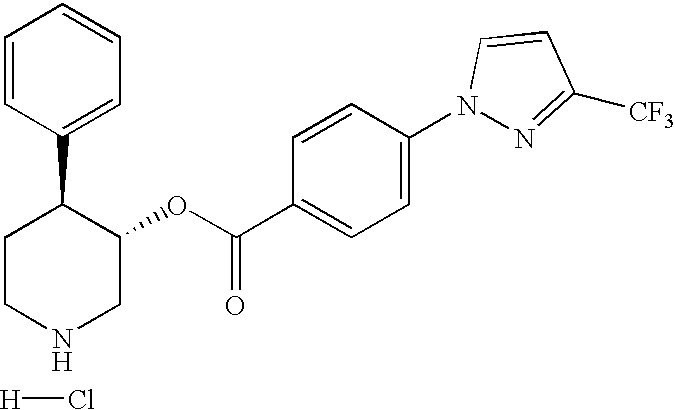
[H]Cl.C1CC(C2=CC=CC=C2)C(OC(C2=CC=C(N3N=C([CF3])C=C3)C=C2)=O)CN1
